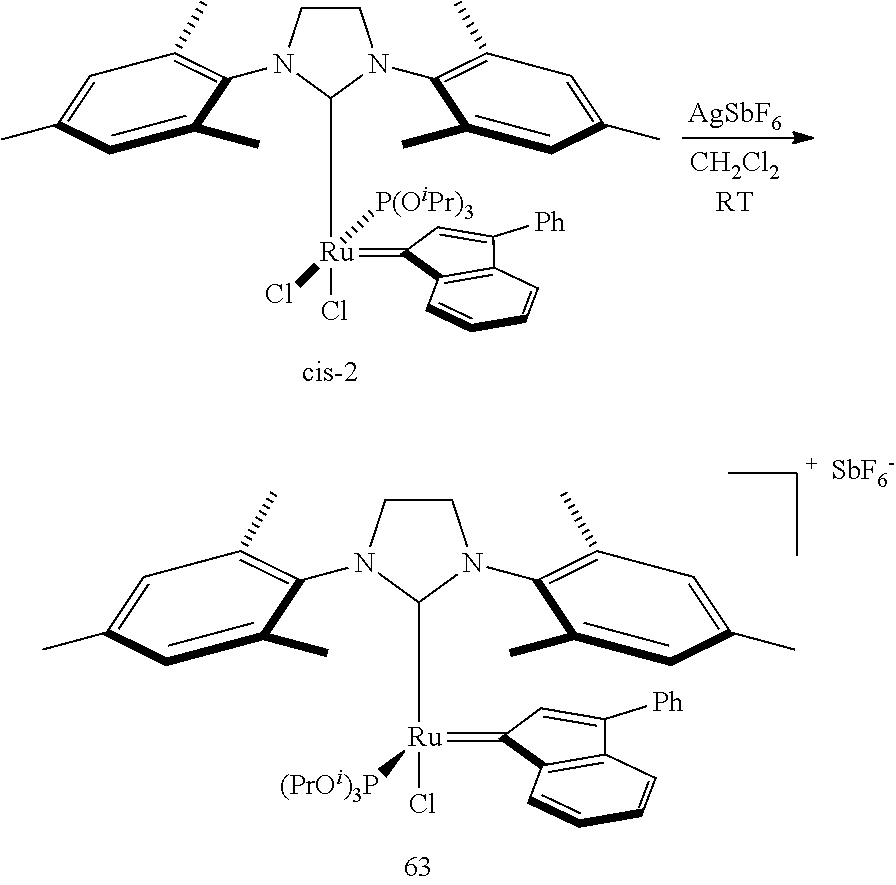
C1CN(C2=C(C)C=C(C)C=C2C)C([Ru](Cl)(=C2C=C([Ph])C3=C2C=CC=C3)[(PrOi)3P])N1C1=C(C)C=C(C)C=C1C.[SbF6-].[AgSbF6].C1CN(C2=C(C)C=C(C)C=C2C)C([Ru](Cl)(=C2C=C([Ph])C3=C2C=CC=C3)(Cl)[P(OiPr)3])N1C1=C(C)C=C(C)C=C1C
